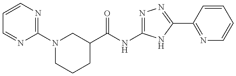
C1(C(=O)NC2=NN=C(C3=NC=CC=C3)N2)CN(C2=NC=CC=N2)CCC1
